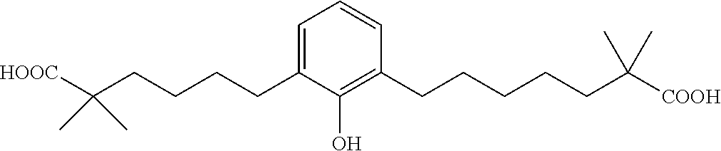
C1(CCCCC(C)(C)[HOOC])=CC=CC(CCCCCC(C)(C)[COOH])=C1O
